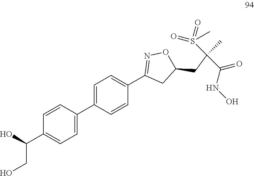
C1(C2=CC=C(C(O)CO)C=C2)=CC=C(C2=NOC(CC(C)(C(=O)NO)S(=O)(=O)C)C2)C=C1
